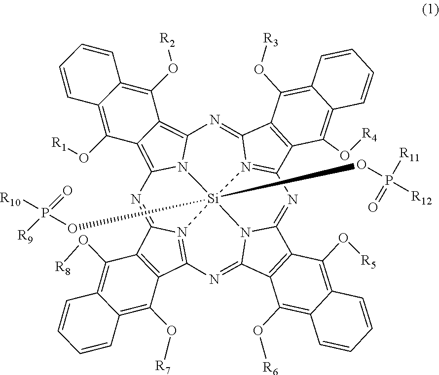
C12=C(O[R1])C3=C4N5C(=C3C(O[R2])=C1C=CC=C2)N=C1N2=C(C3=C1C(O[R3])=C1C(=C3O[R4])C=CC=C1)N=C1N3[Si]52(OP([R11])(=O)[R12])(OP(=O)([R9])[R10])N2=C(C5=C(C(O[R8])=C6C(=C5O[R7])C=CC=C6)C2=N4)N=C3C2=C1C(O[R5])=C1C(=C2O[R6])C=CC=C1
